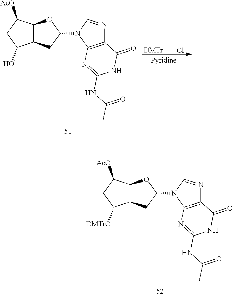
C1C([DMTrO])C2C(C1[AcO])OC(N1C=NC3=C1N=C(NC(C)=O)NC3=O)C2.C1C(O)C2C(C1[AcO])OC(N1C=NC3=C1N=C(NC(C)=O)NC3=O)C2.[DMTr]Cl
